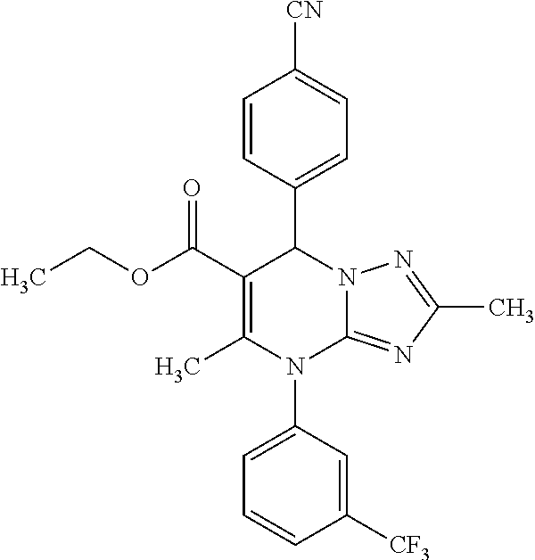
C1=CC(C2C(C(OCC)=O)=C(C)N(C3=CC=CC([CF3])=C3)C3=NC(C)=NN23)=CC=C1[CN]
